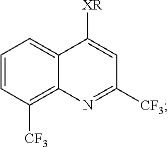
C1=CC([CF3])=C2C(=C1)C([XR])=CC([CF3])=N2
